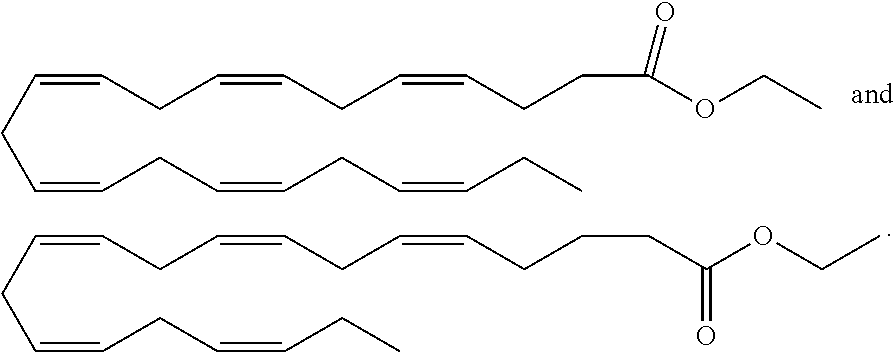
C(C=CCC=CCC=CCCC(OCC)=O)C=CCC=CCC=CCC.C(C=CCC=CCC=CCCCC(OCC)=O)C=CCC=CCC
